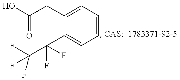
C(C1=CC=CC=C1C(C(F)(F)F)(F)F)C(=O)O
